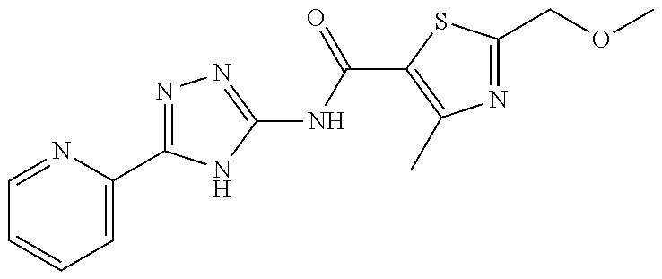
N1=C(C2=CC=CC=N2)NC(NC(=O)C2=C(C)N=C(COC)S2)=N1
